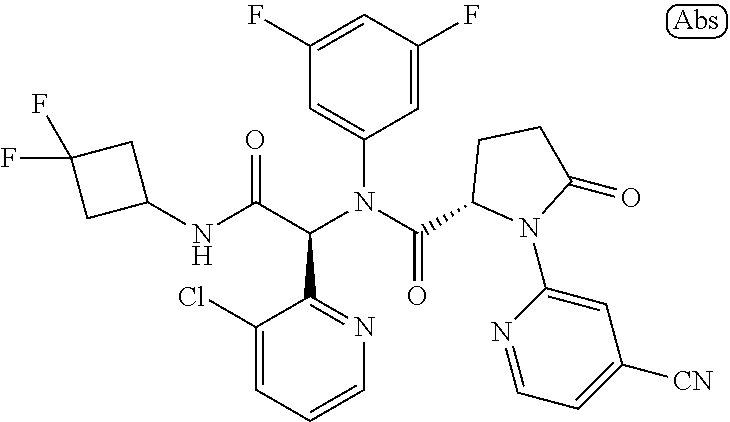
N(C(C(N(C(=O)C1N(C2=CC([CN])=CC=N2)C(=O)CC1)C1=CC(F)=CC(F)=C1)C1=NC=CC=C1Cl)=O)C1CC(F)(F)C1
